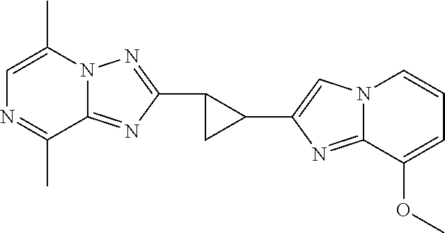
C1=C(C)N2C(=NC(C3C(C4=CN5C(=N4)C(OC)=CC=C5)C3)=N2)C(C)=N1
